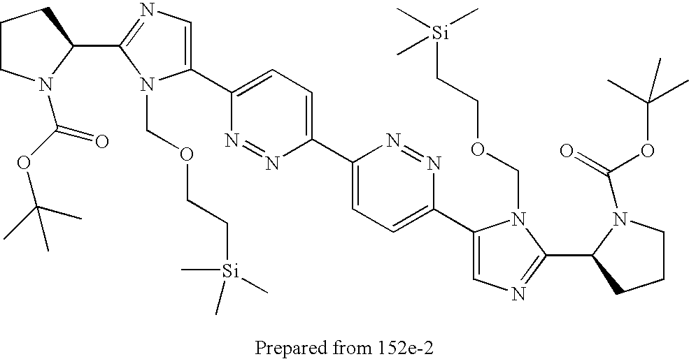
C1CN(C(OC(C)(C)C)=O)C(C2=NC=C(C3=CC=C(C4=CC=C(C5=CN=C(C6N(C(=O)OC(C)(C)C)CCC6)N5COCC[Si](C)(C)C)N=N4)N=N3)N2COCC[Si](C)(C)C)C1
